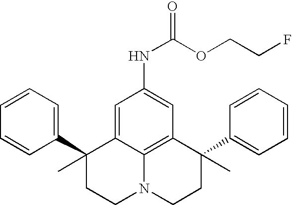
C1=CC=C(C2(C)CCN3C4=C(C(C5=CC=CC=C5)(C)CC3)C=C(NC(=O)OCCF)C=C24)C=C1
